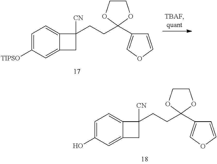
C1=C([TIPSO])C=C2C(=C1)C([CN])(CCC1(C3=COC=C3)OCCO1)C2.C1=C(O)C=C2C(=C1)C([CN])(CCC1(C3=COC=C3)OCCO1)C2
